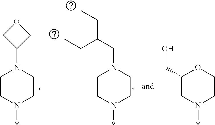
C1CN(*)CCN1CC(CC)CC.C1CN(*)CCN1C1COC1.C1(CO)CN(*)CCO1
